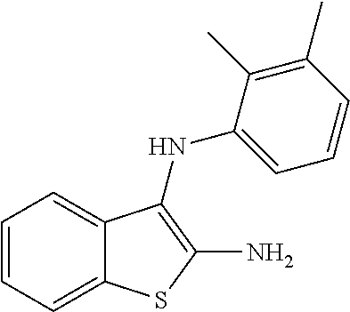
C12=CC=CC=C1C(NC1=CC=CC(C)=C1C)=C(N)S2
